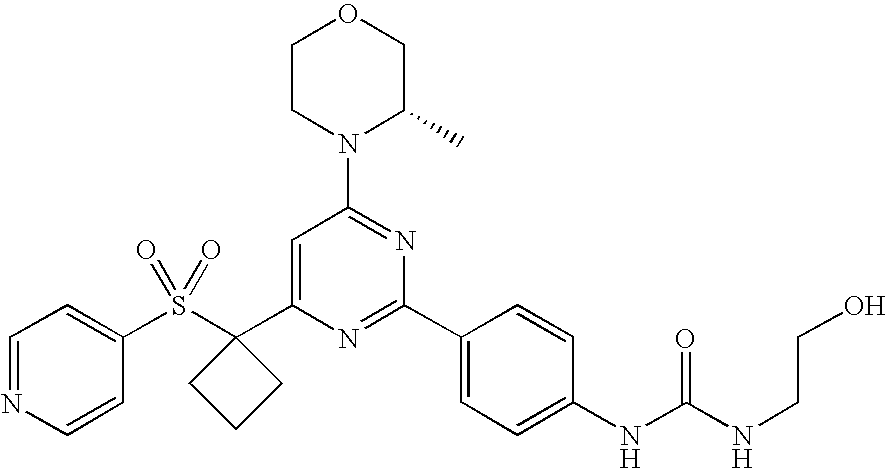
C1(S(=O)(=O)C2(C3=CC(N4C(C)COCC4)=NC(C4=CC=C(NC(NCCO)=O)C=C4)=N3)CCC2)=CC=NC=C1
